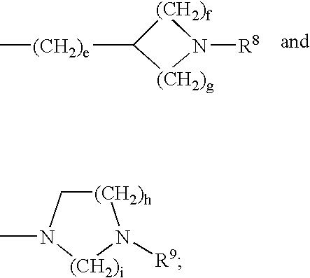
[(CH2)f]1C([(CH2)e]C)[(CH2)g]N1[R8].[(CH2)h]1CN(C)[(CH2)i]N1[R9]
